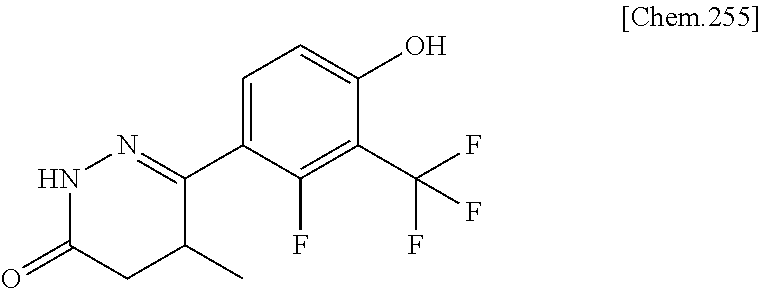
C1=C(C2=NNC(=O)CC2C)C(F)=C(C(F)(F)F)C(O)=C1
